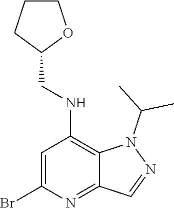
C1=C(Br)N=C2C(=C1NCC1OCCC1)N(C(C)C)N=C2
